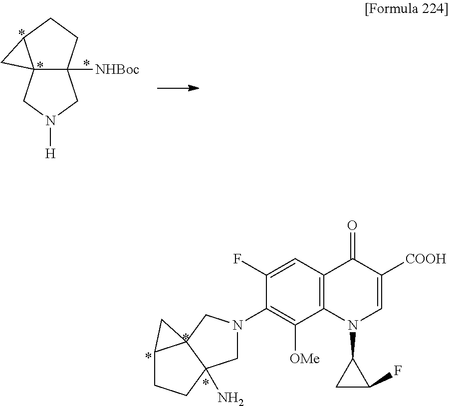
C12=C(C=C(F)C(N3CC4(N)C5(C3)C(CC4)C5)=C1[OMe])C(=O)C([COOH])=CN2C1CC1F.C123C([NHBoc])(CCC1C2)CN([H])C3
